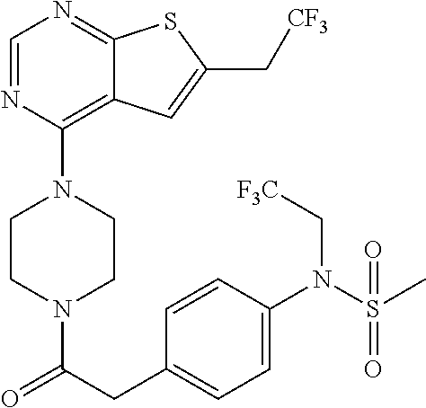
C1CN(C(CC2=CC=C(N(C[F3C])S(=O)(C)=O)C=C2)=O)CCN1C1=C2C(=NC=N1)SC(C[CF3])=C2
